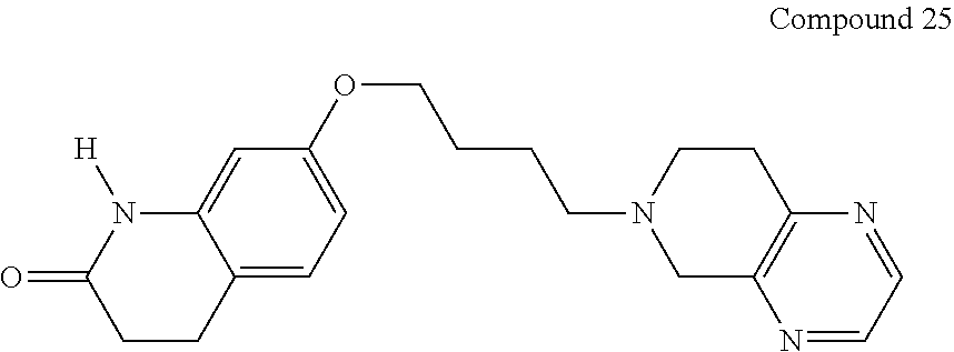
C1CC2=CC=C(OCCCCN3CC4=C(CC3)N=CC=N4)C=C2N([H])C1=O
